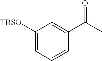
C1([TBSO])=CC=CC(C(C)=O)=C1
